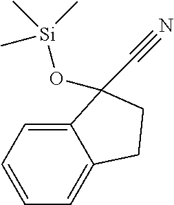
C1=CC=C2C(=C1)CCC2(C#N)O[Si](C)(C)C
